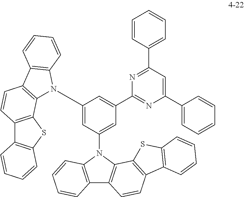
C12=C(SC3=C1C=CC=C3)C1=C(C=C2)C2=C(N1C1=CC(N3C4=C(C5=C3C=CC=C5)C=CC3=C4SC4=C3C=CC=C4)=CC(C3=NC(C4=CC=CC=C4)=CC(C4=CC=CC=C4)=N3)=C1)C=CC=C2
